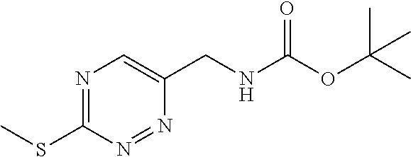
N1=C(SC)N=NC(CNC(OC(C)(C)C)=O)=C1
